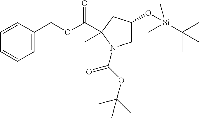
C1=CC(COC(=O)C2(C)CC(O[Si](C(C)(C)C)(C)C)CN2C(OC(C)(C)C)=O)=CC=C1
